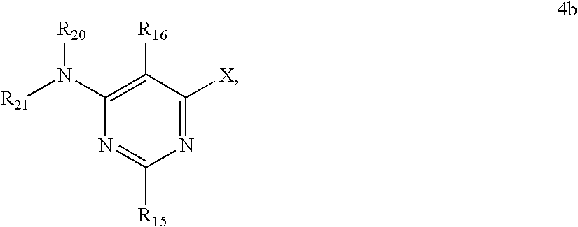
N1=C([X])C([R16])=C(N([R21])[R20])N=C1[R15]
